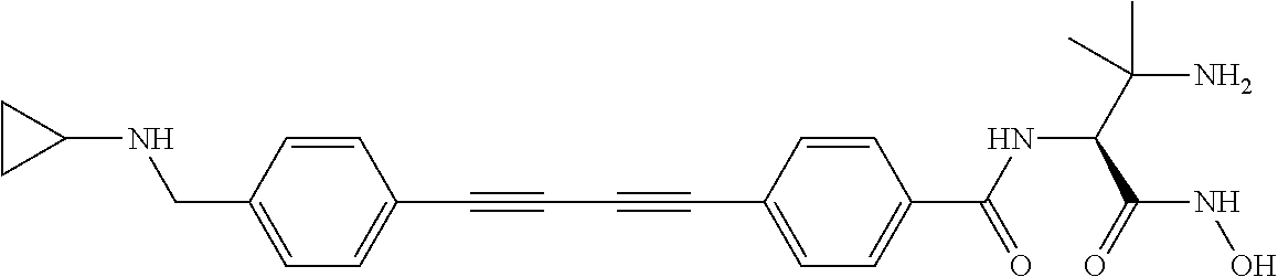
C1=CC(CNC2CC2)=CC=C1C#CC#CC1=CC=C(C(NC(C(C)(C)N)C(NO)=O)=O)C=C1
